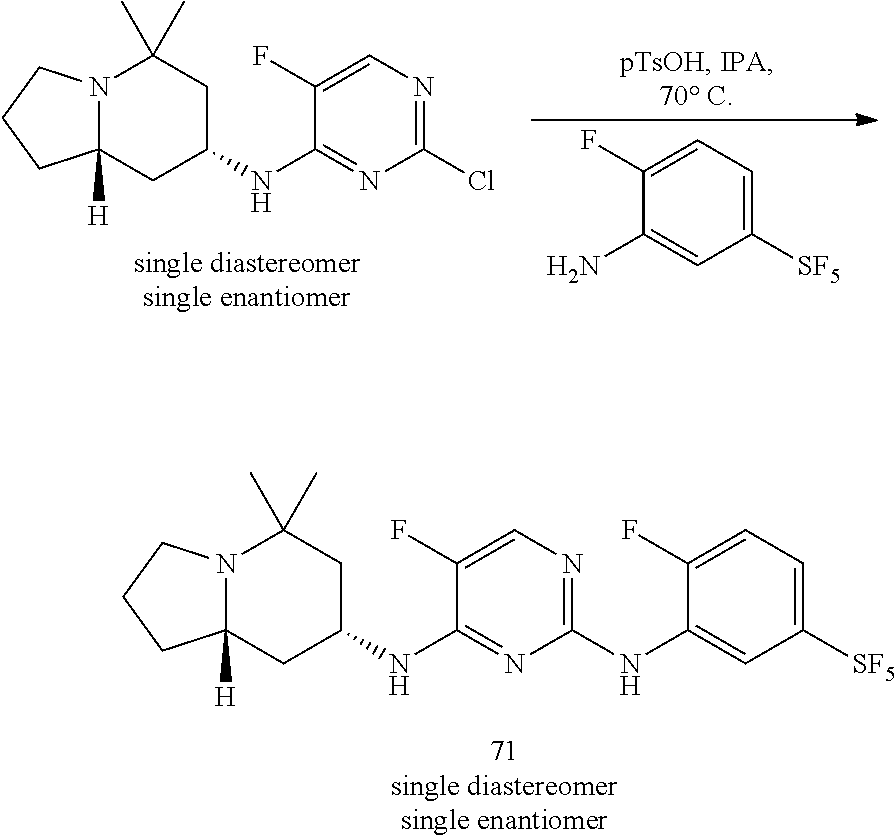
N12C([H])(CC(NC3=NC(NC4=CC([SF5])=CC=C4F)=NC=C3F)CC1(C)C)CCC2.N12C([H])(CC(NC3=NC(Cl)=NC=C3F)CC1(C)C)CCC2.C1(F)=CC=C([SF5])C=C1N
